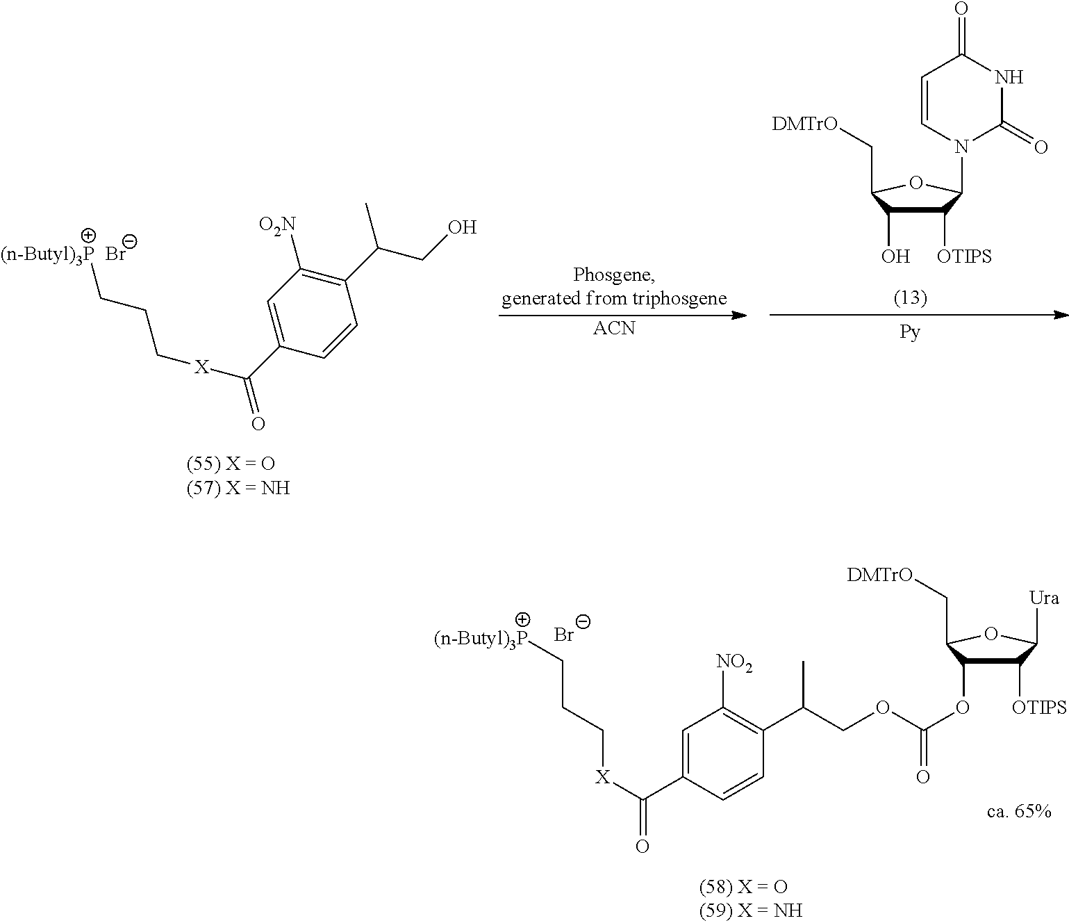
[(n-Butyl)3P]CCC[X]C(=O)C1=CC([O2N])=C(C(CO)C)C=C1.[Br-].[ACN].OC1C([OTIPS])C(N2C(=O)NC(=O)C=C2)OC1C[DMTrO].[(n-Butyl)3P]CCC[X]C(=O)C1=CC([NO2])=C(C(C)COC(=O)OC2C([OTIPS])C([Ura])OC2C[DMTrO])C=C1.[Br-]
